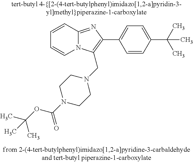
C1=CC2=NC(C3=CC=C(C(C)(C)C)C=C3)=C(CN3CCN(C(OC(C)(C)C)=O)CC3)N2C=C1
